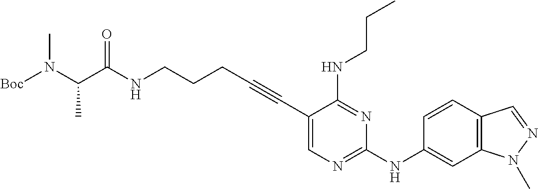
[Boc]N(C(C(NCCCC#CC1=CN=C(NC2=CC3=C(C=C2)C=NN3C)N=C1NCCC)=O)C)C
